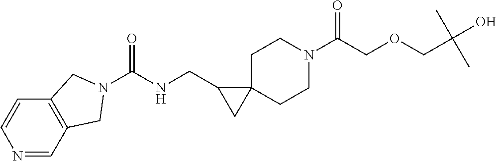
C12=C(C=NC=C1)CN(C(NCC1CC13CCN(C(COCC(O)(C)C)=O)CC3)=O)C2
